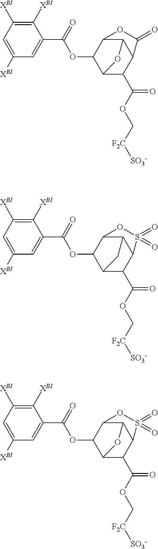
C1([XBI])=C([XBI])C=C([XBI])C=C1C(=O)OC1C2C(C(OC[F2C][SO3-])=O)C3C(C1OC3=O)O2.C1([XBI])=C([XBI])C=C([XBI])C=C1C(=O)OC1C2C(C(OC[F2C][SO3-])=O)C3C(C1OS3(=O)=O)C2.C1([XBI])=C([XBI])C=C([XBI])C=C1C(=O)OC1C2C(C(OC[F2C][SO3-])=O)C3C(C1OS3(=O)=O)O2
